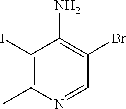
C1(I)=C(C)N=CC(Br)=C1N
